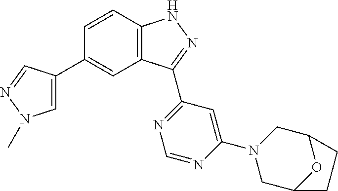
C1=C(C2=CC3=C(C=C2)NN=C3C2=NC=NC(N3CC4OC(C3)CC4)=C2)C=NN1C
